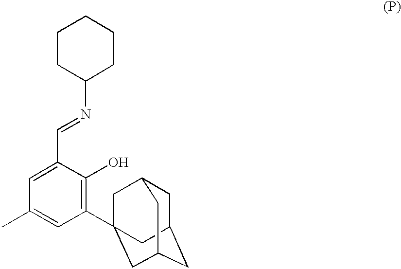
C1(C23CC4CC(CC(C2)C4)C3)=C(O)C(C=NC2CCCCC2)=CC(C)=C1
